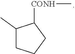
C1(C)CCCC1[CONH]C
